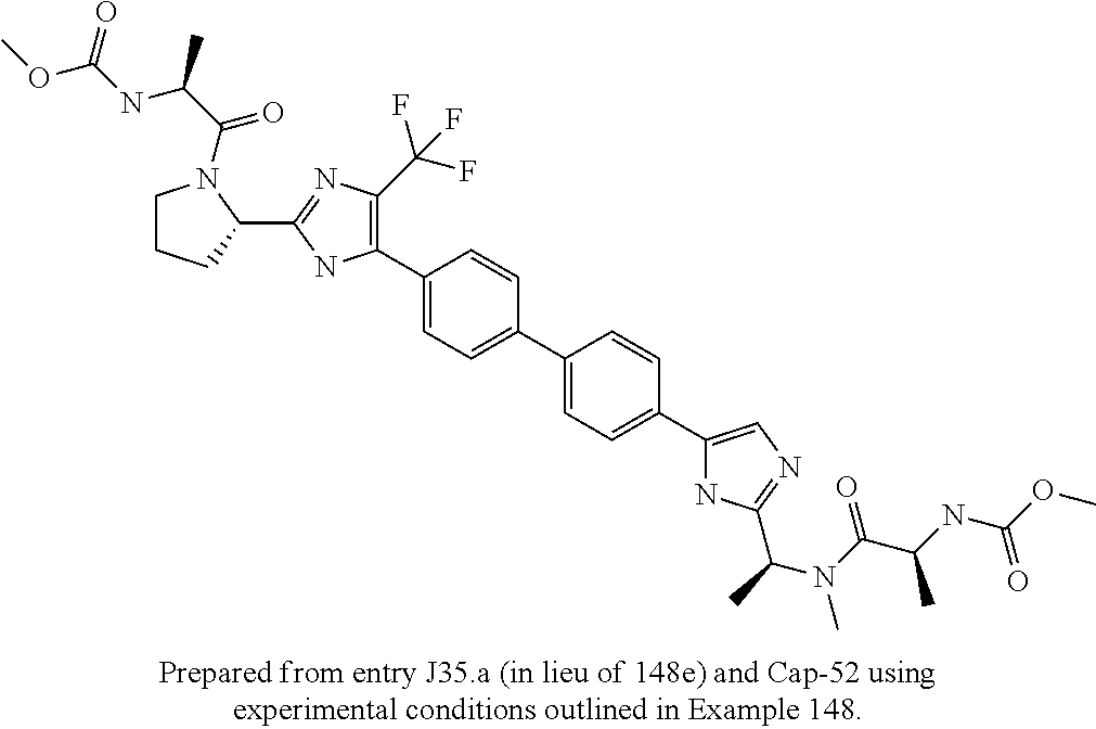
C1(C2=C(C(F)(F)F)N=C(C3N(C(C(C)NC(OC)=O)=O)CCC3)N2)=CC=C(C2=CC=C(C3=CN=C(C(N(C(C(NC(OC)=O)C)=O)C)C)N3)C=C2)C=C1
